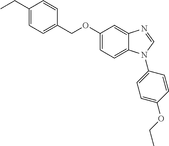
C1(CC)=CC=C(COC2=CC=C3C(=C2)N=CN3C2=CC=C(OCC)C=C2)C=C1
